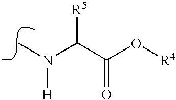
N(C)(C(C(O[R4])=O)[R5])[H]
